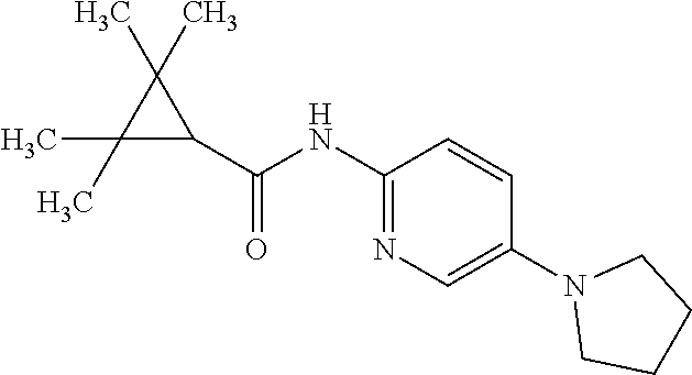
C1(C)(C)C(C(=O)NC2=NC=C(N3CCCC3)C=C2)C1(C)C
